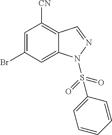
C1=C(Br)C=C2C(=C1[CN])C=NN2S(C1=CC=CC=C1)(=O)=O
